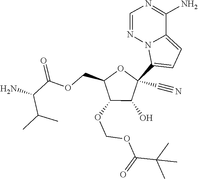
O=C(C(C)(C)C)OCOC1C(O)C(C2=CC=C3N2N=CN=C3N)(C#N)OC1COC(C(C(C)C)N)=O
